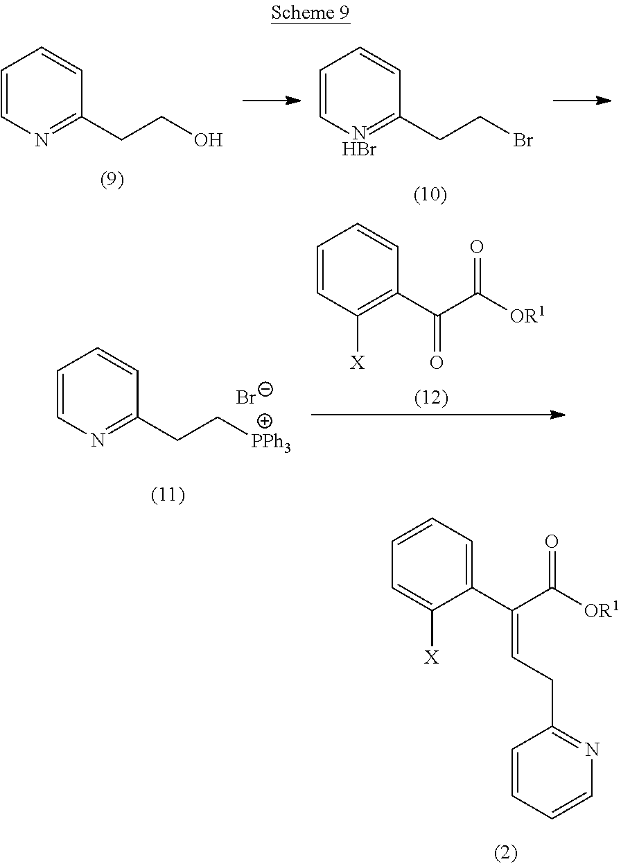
C1=CC=C(C(C([OR1])=O)=CCC2=NC=CC=C2)C([X])=C1.C1=CN=C(CCO)C=C1.C1=C[NHBr]=C(CCBr)C=C1.C1=CN=C(CC[PPh3])C=C1.[Br-].C1=CC([X])=C(C(C([OR1])=O)=O)C=C1
